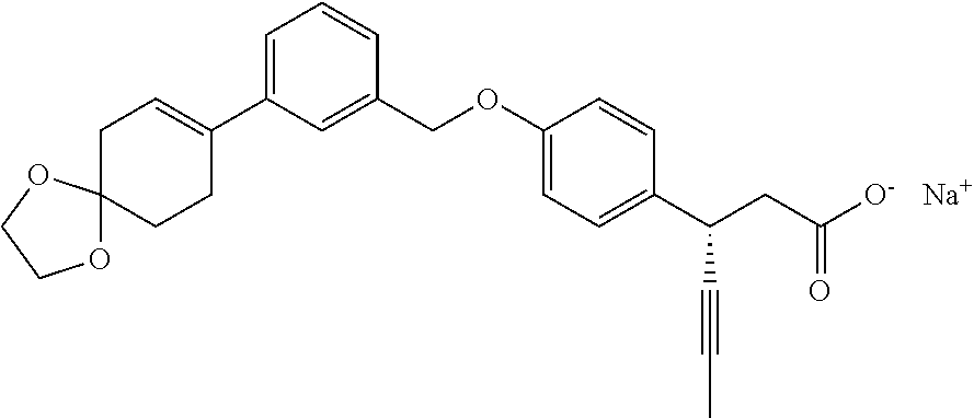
C1C=C(C2=CC=CC(COC3=CC=C(C(CC([O-])=O)C#CC)C=C3)=C2)CCC12OCCO2.[Na]
